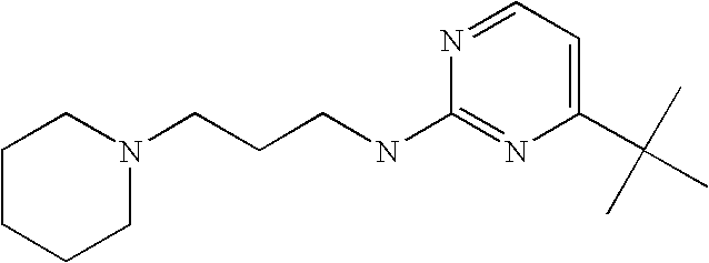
C1CCCN(CCCNC2=NC(C(C)(C)C)=CC=N2)C1
